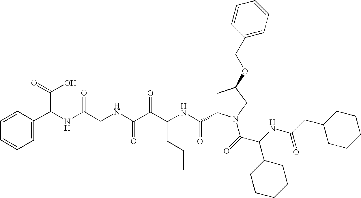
C(NC(C(=O)N1CC(OCC2=CC=CC=C2)CC1C(NC(C(C(NCC(NC(C(O)=O)C1=CC=CC=C1)=O)=O)=O)CCC)=O)C1CCCCC1)(=O)CC1CCCCC1
